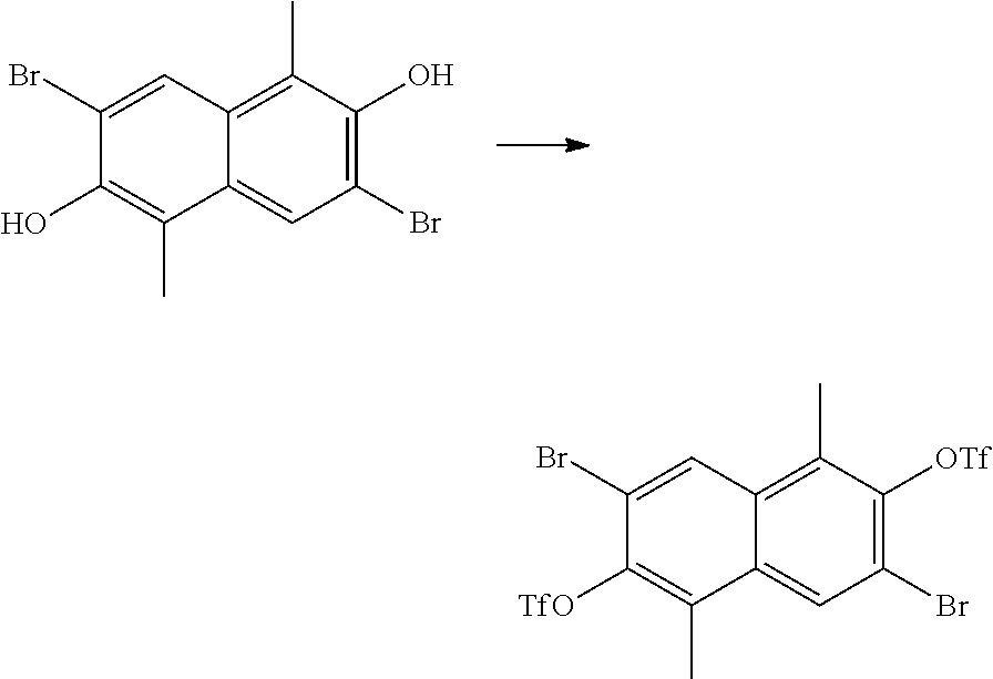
C1(Br)=C(O)C(C)=C2C(=C1)C(C)=C(O)C(Br)=C2.C1(Br)=C([OTf])C(C)=C2C(=C1)C(C)=C([TfO])C(Br)=C2
